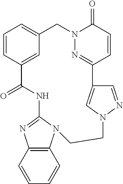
C1=CC2=CC(=C1)CN1N=C(C=CC1=O)C1=CN(N=C1)CCN1C(=NC3=C1C=CC=C3)NC2=O
